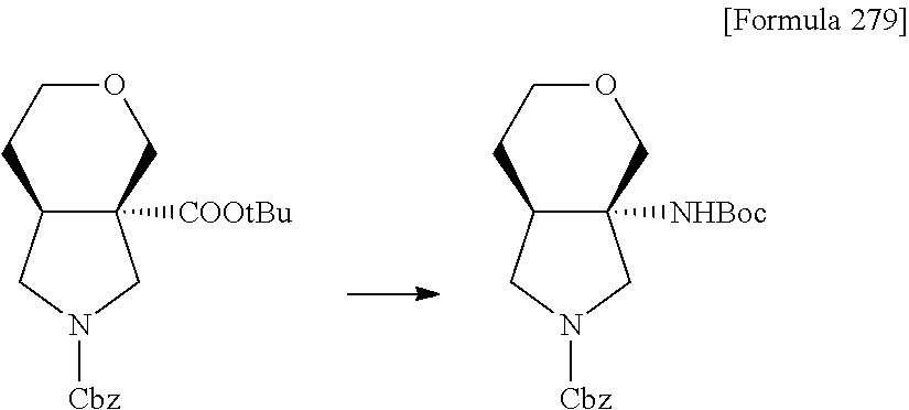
C12([NHBoc])C(CN([Cbz])C1)CCOC2.C12([COOtBu])C(CN([Cbz])C1)CCOC2
